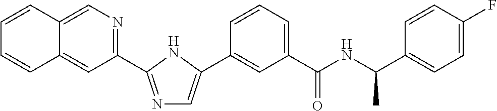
C1=C2C(=CC(C3=NC=C(C4=CC(C(=O)NC(C)C5=CC=C(F)C=C5)=CC=C4)N3)=N1)C=CC=C2
